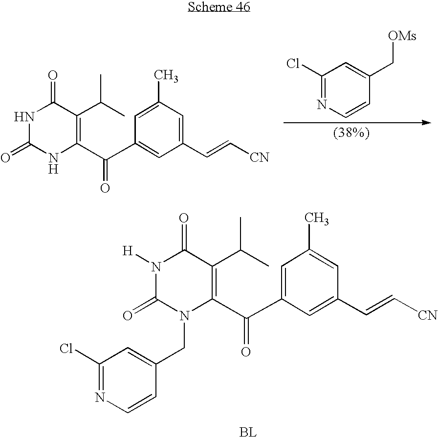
N1([H])C(=O)N(CC2=CC(Cl)=NC=C2)C(C(C2=CC(C)=CC(C=C[CN])=C2)=O)=C(C(C)C)C1=O.[BL].N1C(=O)NC(C(C2=CC(C=C[CN])=CC(C)=C2)=O)=C(C(C)C)C1=O.C1(Cl)=NC=CC(C[OMs])=C1
